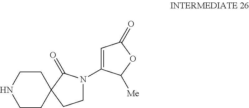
C1CNCCC12CCN(C1=CC(=O)OC1[Me])C2=O
